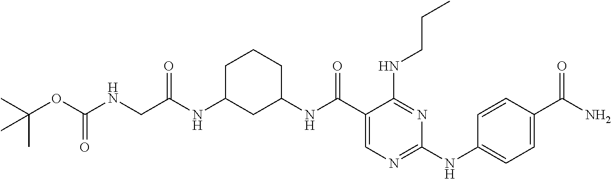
C1(NC(C2=CN=C(NC3=CC=C(C(N)=O)C=C3)N=C2NCCC)=O)CCCC(NC(CNC(OC(C)(C)C)=O)=O)C1
